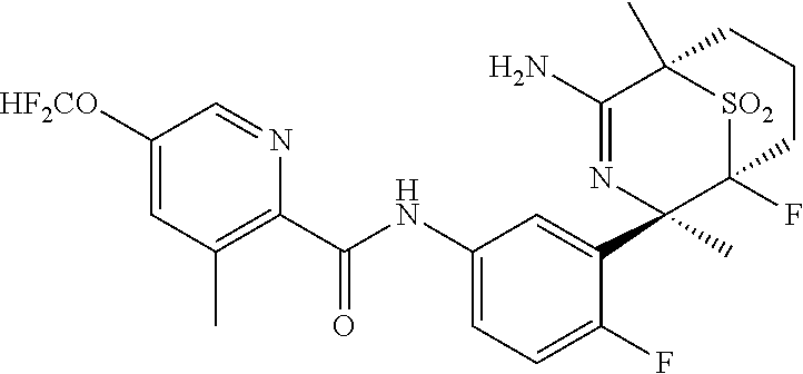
C1([HF2CO])=CC(C)=C(C(NC2=CC=C(F)C(C3(C)N=C(N)C4(C)[SO2]C3(F)CCC4)=C2)=O)N=C1
